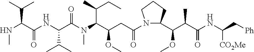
N1(C(CC(C(N(C(C(NC(C(NC)C(C)C)=O)C(C)C)=O)C)C(C)CC)OC)=O)C(C(C(C)C(NC(C[Ph])[CO2Me])=O)OC)CCC1
